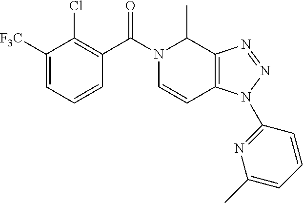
C1([F3C])=CC=CC(C(N2C=CC3=C(C2C)N=NN3C2=NC(C)=CC=C2)=O)=C1Cl
